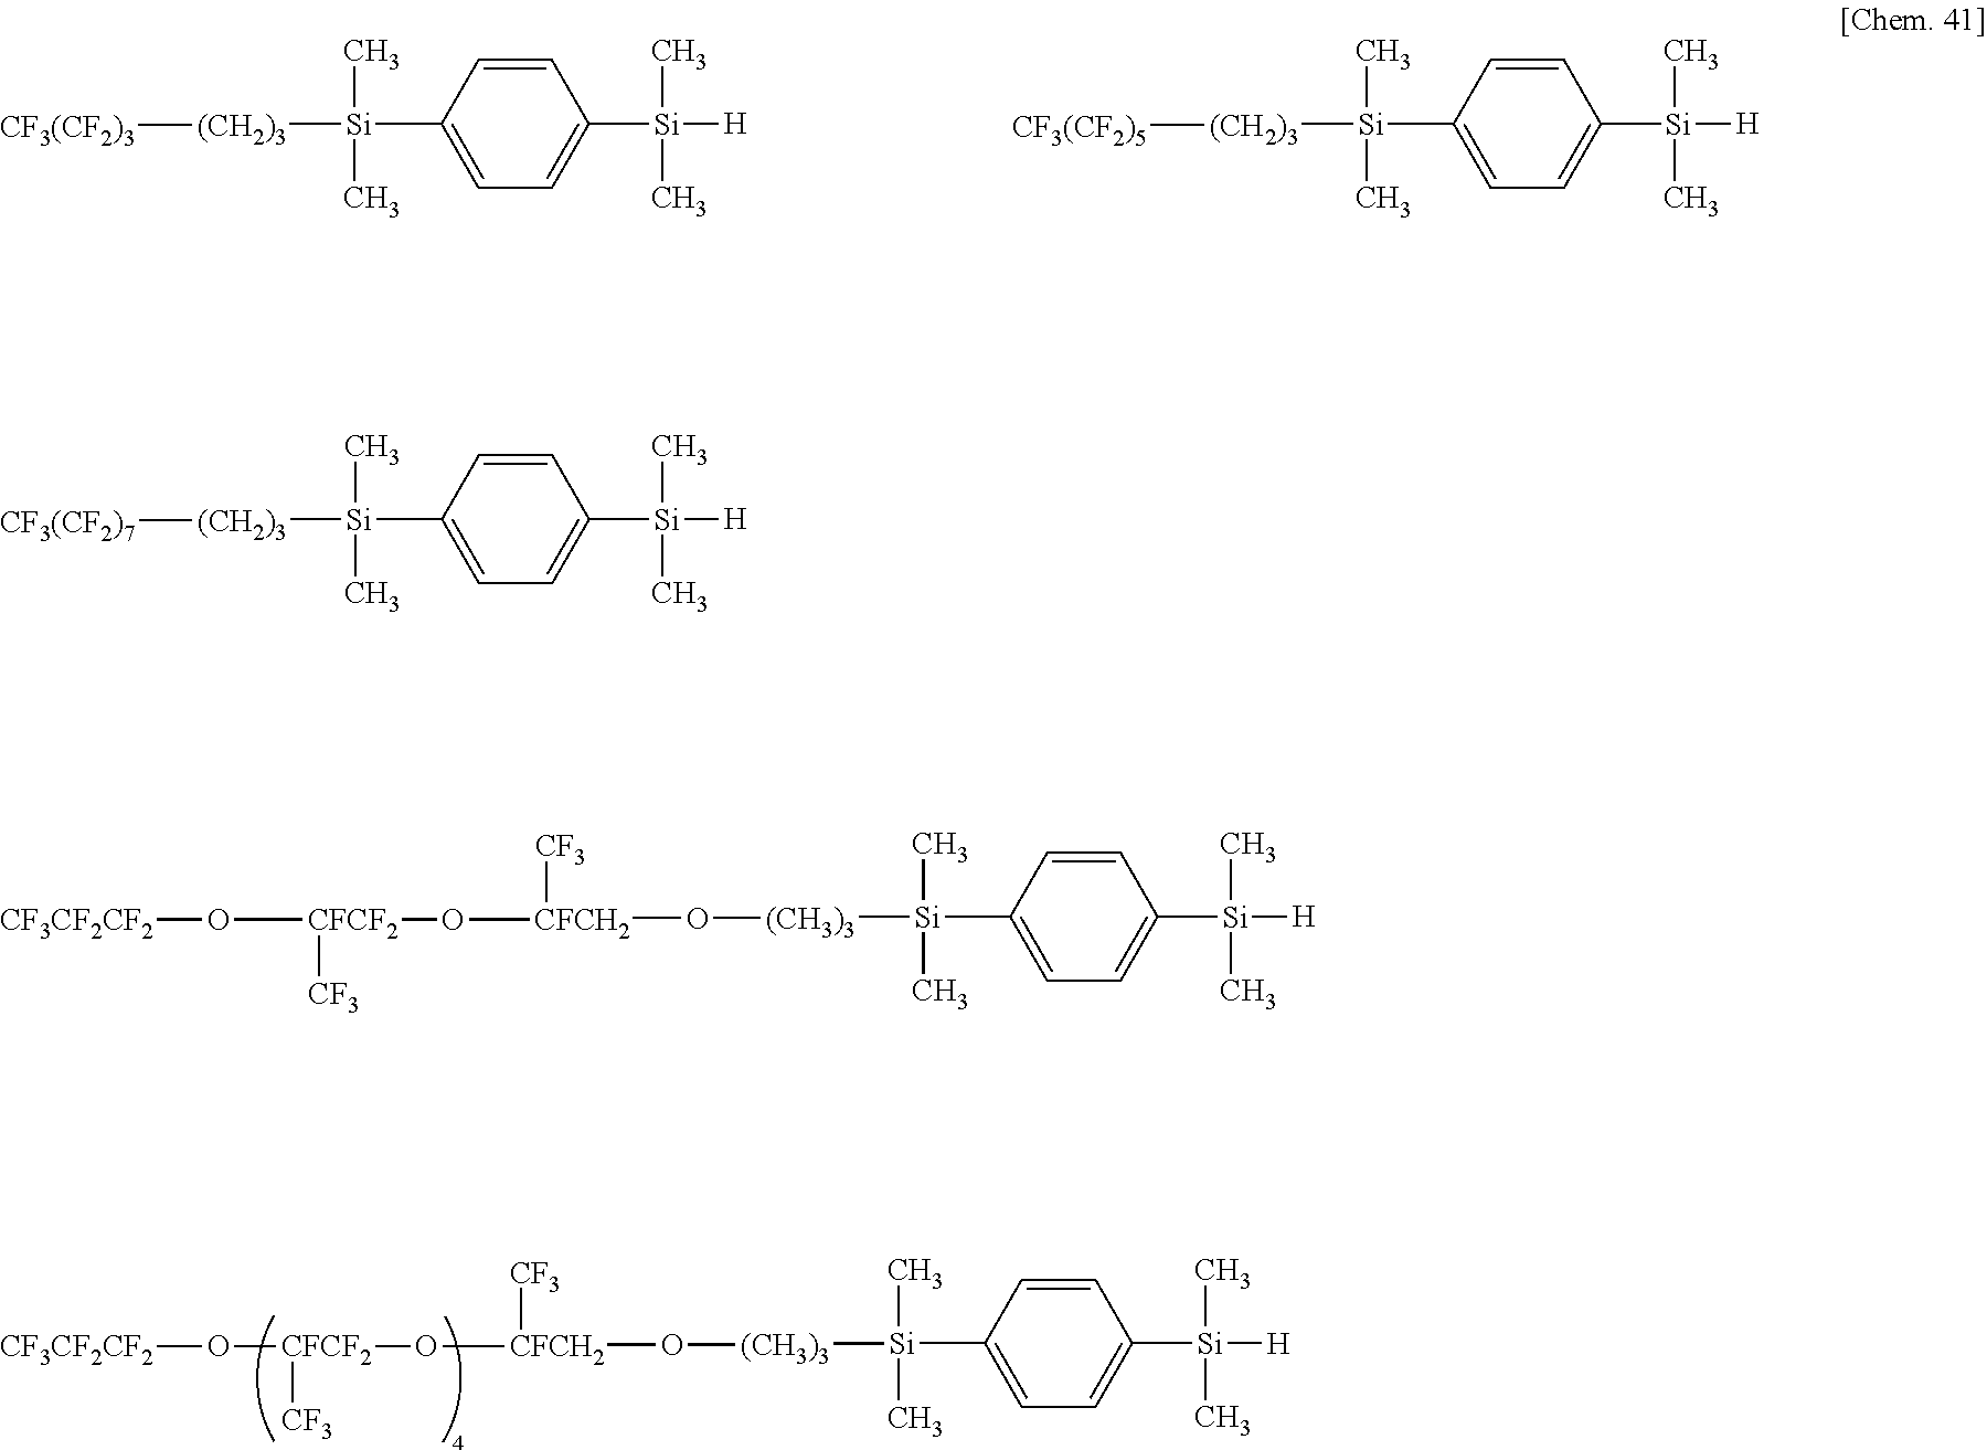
[Si](C1=CC=C([Si](C)(C)[H])C=C1)(C)(C)[(CH3)3]O[CFCH2]([CF3])O[CFCF2]([CF3])O[CF3CF2CF2].[Si](C1=CC=C([Si](C)(C)[H])C=C1)(C)(C)[(CH2)3][CF3(CF2)3].[Si](C1=CC=C([Si](C)(C)[H])C=C1)(C)(C)[(CH2)3][CF3(CF2)5].[Si](C1=CC=C([Si](C)(C)[H])C=C1)(C)(C)[(CH2)3][CF3(CF2)7].[Si](C1=CC=C([Si](C)(C)[H])C=C1)(C)(C)[(CH3)3]O[CFCH2]([CF3])O[CFCF2](O[CF3CF2CF2])[CF3]
